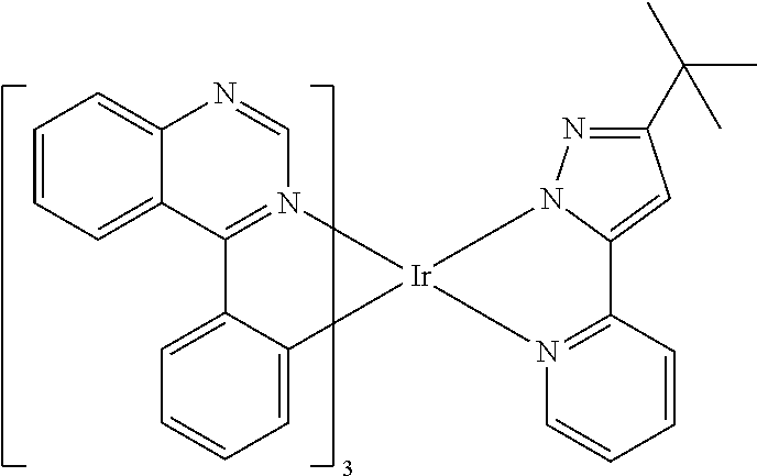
C12=CC=CC=C1C1=N(C=N2)[Ir]2(C3=CC=CC=C13)N1=C(C=CC=C1)C1=CC(C(C)(C)C)=NN12
